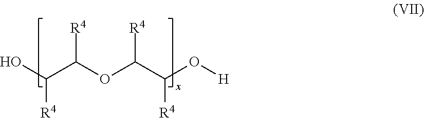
C(C(OC(C(O[H])[R4])[R4])[R4])(O)[R4]
